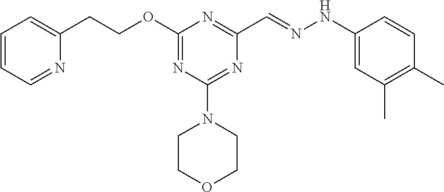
C1(CCOC2=NC(N3CCOCC3)=NC(C=NNC3=CC(C)=C(C)C=C3)=N2)=CC=CC=N1
